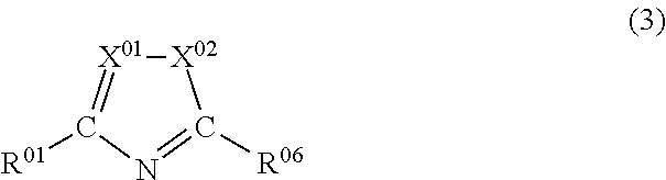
[X02]1[X01]=C([R01])N=C1[R06]
